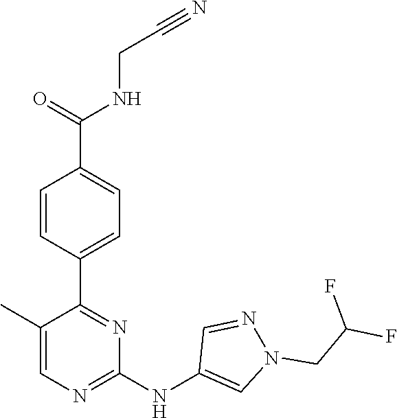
C1(C2=NC(NC3=CN(CC(F)F)N=C3)=NC=C2C)=CC=C(C(NCC#N)=O)C=C1
